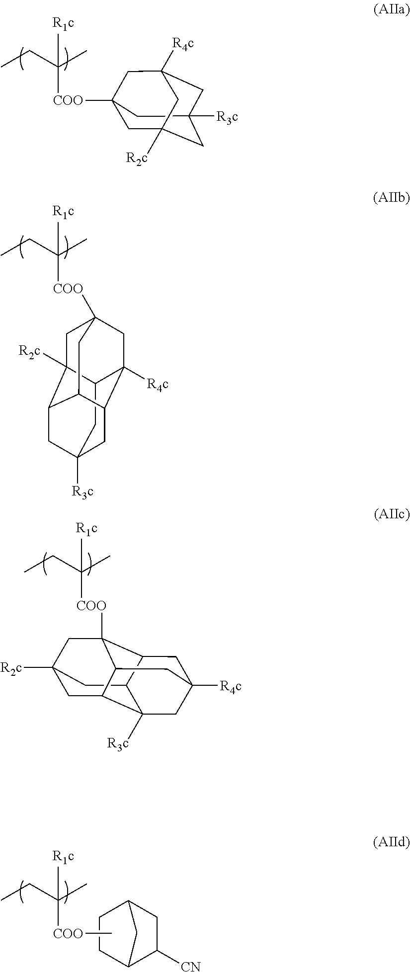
C1C2([COO]C(CC)(C)[R1c])CC3([R4c])CC([R3c])(CC1([R2c])C3)C2.C12CC3([R3c])CC4C1([R4c])CC1([COO]C(CC)(C)[R1c])CC2([R2c])C(C4C1)C3.C12CC3([R2c])CC4([COO]C(CC)(C)[R1c])C1CC1([R4c])CC2([R3c])C(C4C1)C3.C12C([CN])CC(CC1)C2.[COO](C(CC)(C)[R1c])C
